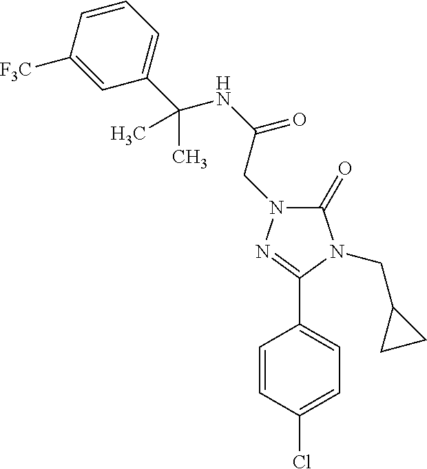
C1(=O)N(CC(NC(C2=CC=CC([F3C])=C2)(C)C)=O)N=C(C2=CC=C(Cl)C=C2)N1CC1CC1
